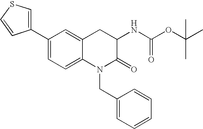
C1(C2=CSC=C2)=CC=C2C(=C1)CC(NC(OC(C)(C)C)=O)C(=O)N2CC1=CC=CC=C1
